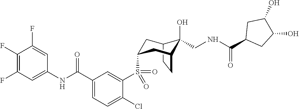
C12CCC(CC(S(C3=CC(C(NC4=CC(F)=C(F)C(F)=C4)=O)=CC=C3Cl)(=O)=O)C1)C2(O)CNC(C1CC(O)C(O)C1)=O
